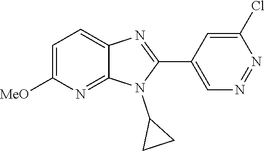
C1=C([MeO])N=C2C(=C1)N=C(C1=CN=NC(Cl)=C1)N2C1CC1
